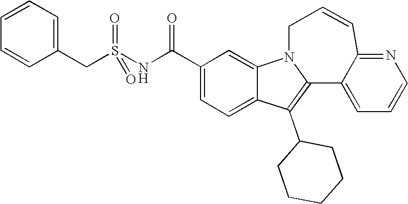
C1(C(NS(=O)(=O)CC2=CC=CC=C2)=O)=CC=C2C(=C1)N1C(=C2C2CCCCC2)C2=CC=CN=C2C=CC1
